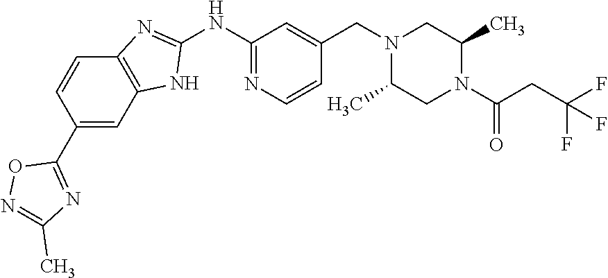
C1(NC2=NC3=C(N2)C=C(C2=NC(C)=NO2)C=C3)=NC=CC(CN2C(C)CN(C(CC(F)(F)F)=O)C(C)C2)=C1
